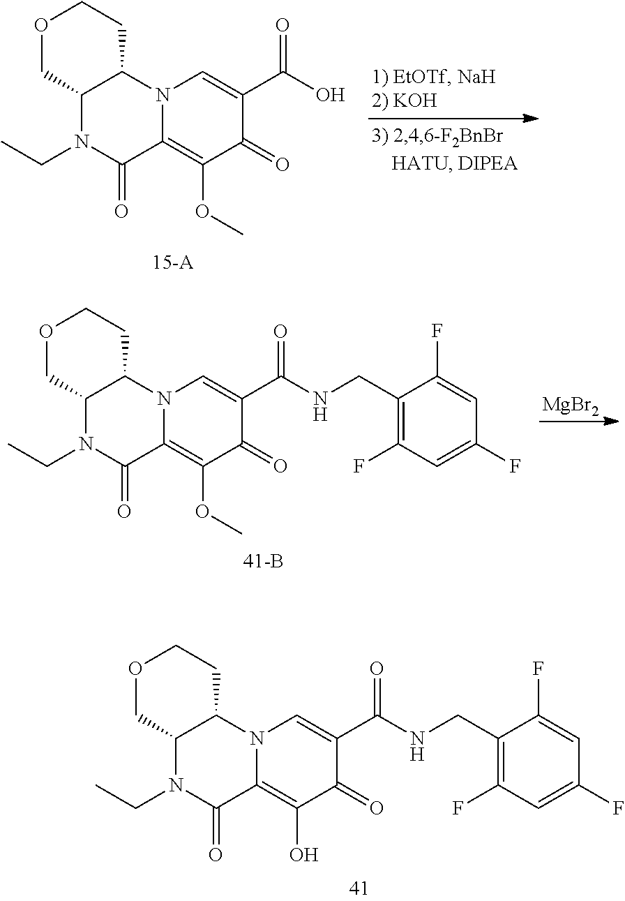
[MgBr2].O1CC2C(CC1)N1C(=C(OC)C(=O)C(C(=O)NCC3=C(F)C=C(F)C=C3F)=C1)C(=O)N2CC.O1CC2C(CC1)N1C(=C(O)C(=O)C(C(=O)NCC3=C(F)C=C(F)C=C3F)=C1)C(=O)N2CC.O1CC2C(CC1)N1C(=C(OC)C(=O)C(C(=O)O)=C1)C(=O)N2CC
